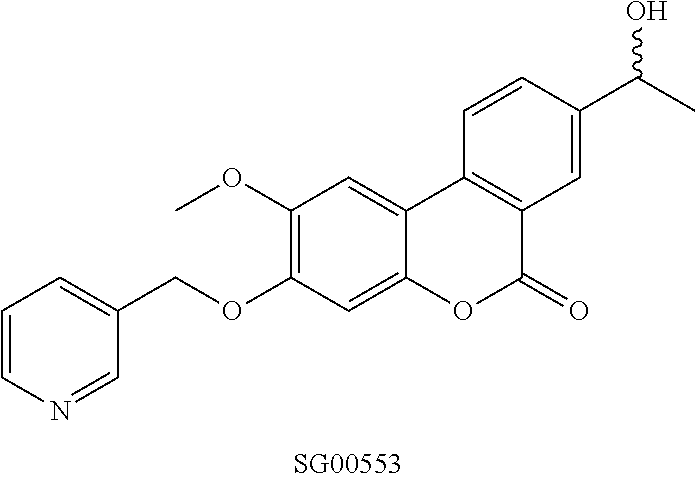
O(C1=C(OC)C=C2C(=C1)OC(=O)C1=C2C=CC(C(C)O)=C1)CC1=CC=CN=C1
